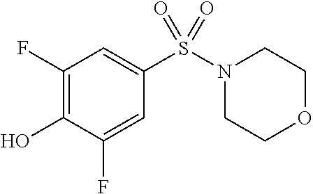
C1(F)=C(O)C(F)=CC(S(N2CCOCC2)(=O)=O)=C1
